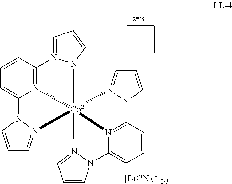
C1=N2N(C=C1)C1=N3C(=CC=C1)N1C=CC=N1[Co]2314N2=CC=CN2C2=CC=CC(=N21)N1=CC=CN41
